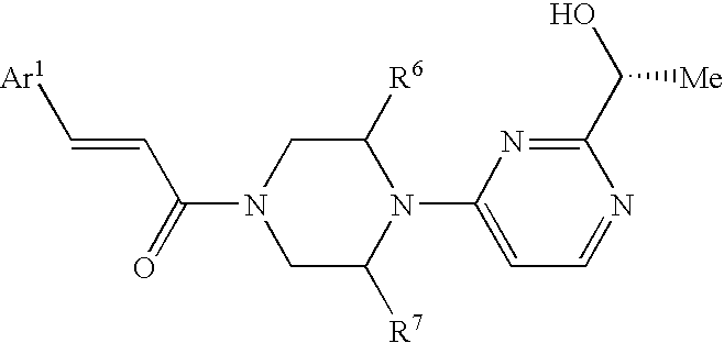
C1(C(O)[Me])=NC(N2C([R7])CN(C(=O)C=C[Ar1])CC2[R6])=CC=N1
